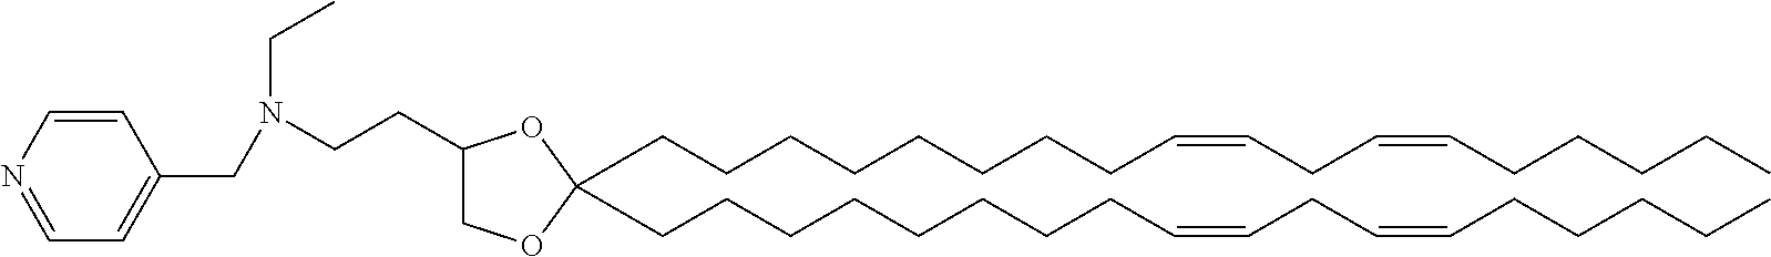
C(CCCCCCC=CCC=CCCCCC)CC1(CCCCCCCCC=CCC=CCCCCC)OC(CCN(CC)CC2=CC=NC=C2)CO1
